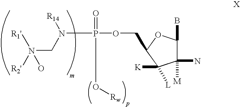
N(CN([R14])P(=O)(O[Rw])OCC1OC(B)C(N)([M])C1([K])[L])([R1'])([R2'])O
